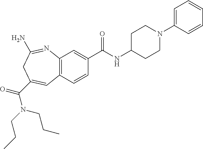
C12=C(C=CC(C(NC3CCN(C4=CC=CC=C4)CC3)=O)=C1)C=C(C(N(CCC)CCC)=O)CC(N)=N2
